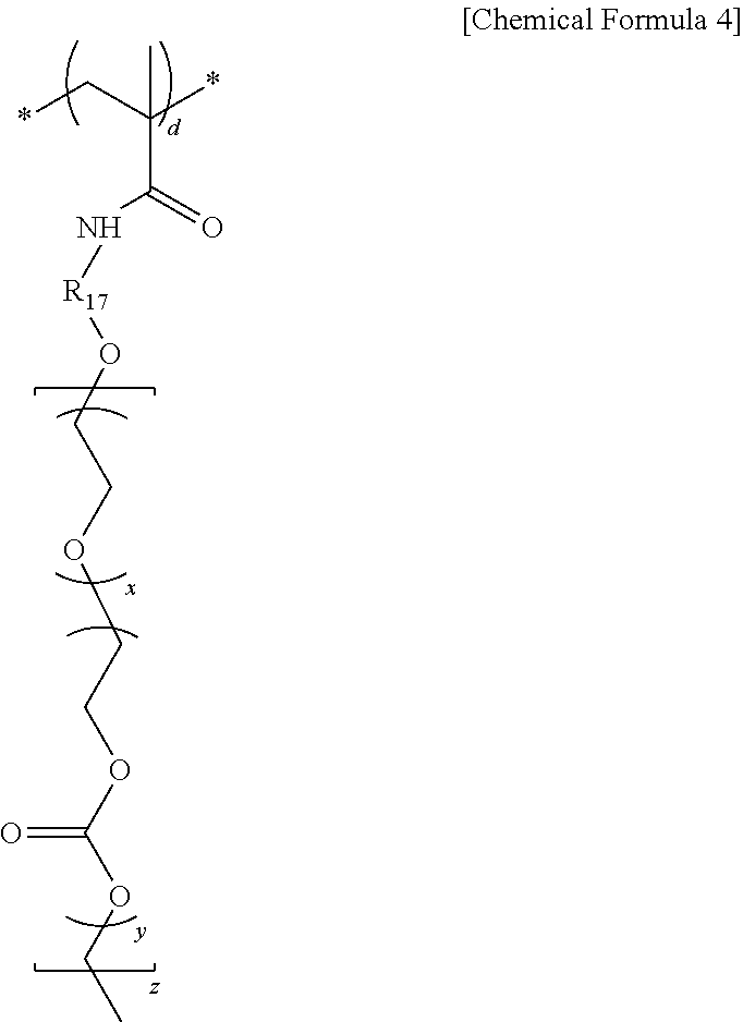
N(C(C(C*)(*)C)=O)[R17]OCCOCCOC(OCC)=O
